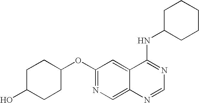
C1(OC2CCC(O)CC2)=NC=C2C(=C1)C(NC1CCCCC1)=NC=N2
